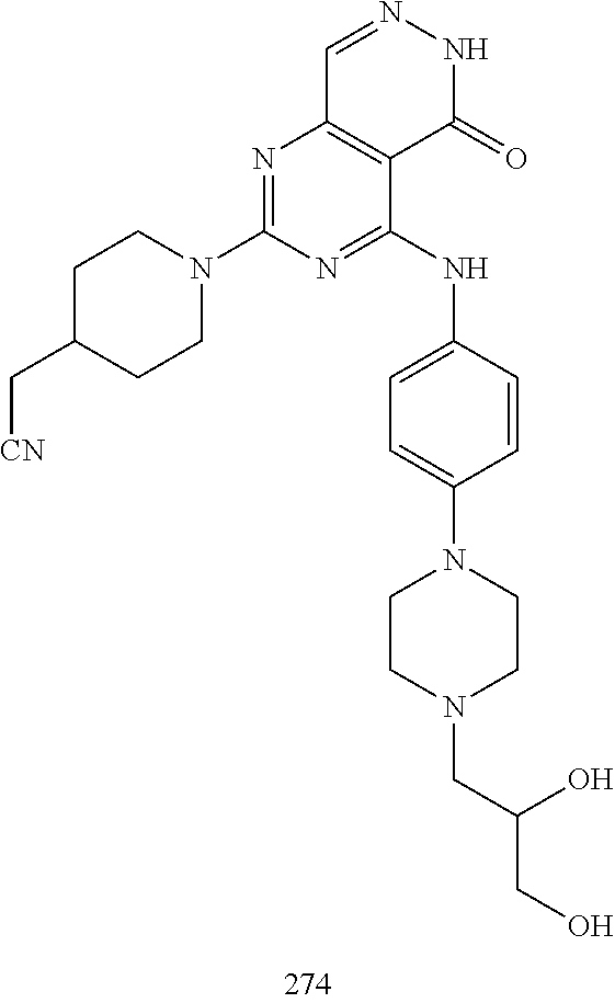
C1=NNC(=O)C2=C1N=C(N1CCC(C[CN])CC1)N=C2NC1=CC=C(N2CCN(CC(O)CO)CC2)C=C1
